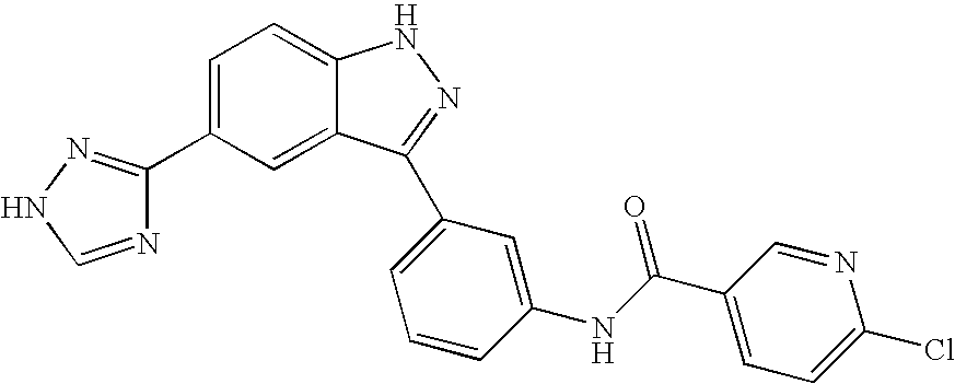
C1(C2=CC=C3C(=C2)C(C2=CC=CC(NC(C4=CC=C(Cl)N=C4)=O)=C2)=NN3)=NNC=N1
